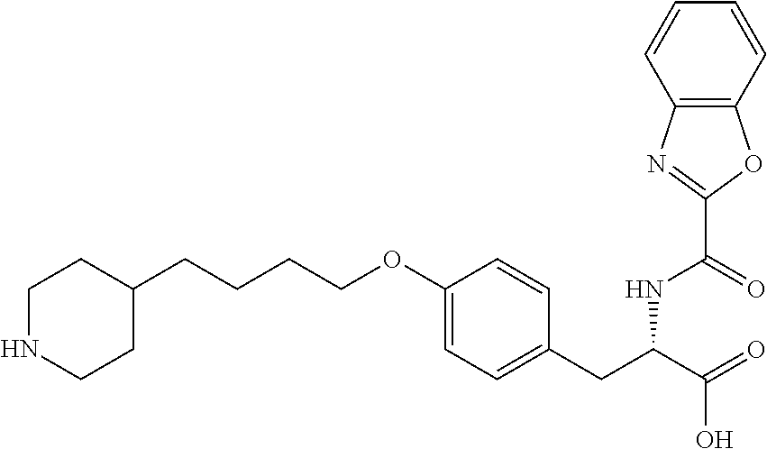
C1NCCC(CCCCOC2=CC=C(CC(C(=O)O)NC(=O)C3=NC4=C(O3)C=CC=C4)C=C2)C1
